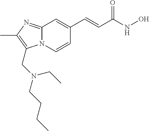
N12C(=NC(C)=C1CN(CCCC)CC)C=C(C=CC(NO)=O)C=C2
